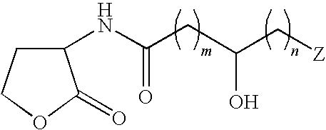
C1(NC(CC(C[Z])O)=O)CCOC1=O
